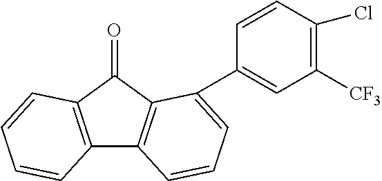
C12=C(C(=O)C3=C1C=CC=C3C1=CC([CF3])=C(Cl)C=C1)C=CC=C2
